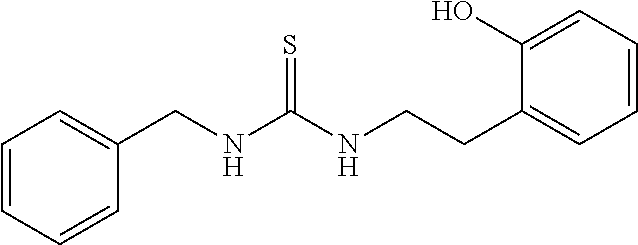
C1(CNC(NCCC2=CC=CC=C2O)=S)=CC=CC=C1
